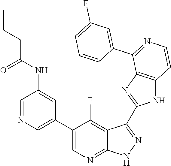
C1=NC=C(C2=CN=C3C(=C2F)C(C2=NC4=C(N2)C=CN=C4C2=CC(F)=CC=C2)=NN3)C=C1NC(CCC)=O
